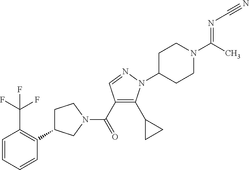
C1C(C2=C(C(F)(F)F)C=CC=C2)CN(C(=O)C2=C(C3CC3)N(C3CCN(C(=NC#N)C)CC3)N=C2)C1
